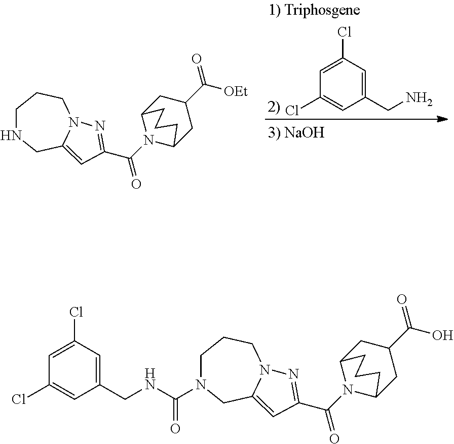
C1(CN)=CC(Cl)=CC(Cl)=C1.C1NCC2=CC(C(N3C4CC(C([OEt])=O)CC3CCC4)=O)=NN2CC1.C1N(C(NCC2=CC(Cl)=CC(Cl)=C2)=O)CC2=CC(C(N3C4CC(C(O)=O)CC3CCC4)=O)=NN2CC1
